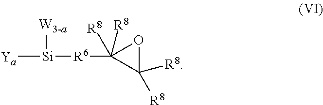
[Ya][Si]([W3-a])[R6]C1([R8])([R8])C([R8])([R8])O1
